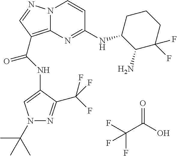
FC(C(O)=O)(F)F.N(C(=O)C1=C2N(N=C1)C=CC(NC1C(N)C(F)(F)CCC1)=N2)C1=CN(C(C)(C)C)N=C1C(F)(F)F
